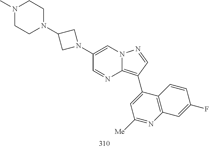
C1(C2=C3N=CC(N4CC(N5CCN(C)CC5)C4)=CN3N=C2)=CC([Me])=NC2=C1C=CC(F)=C2
